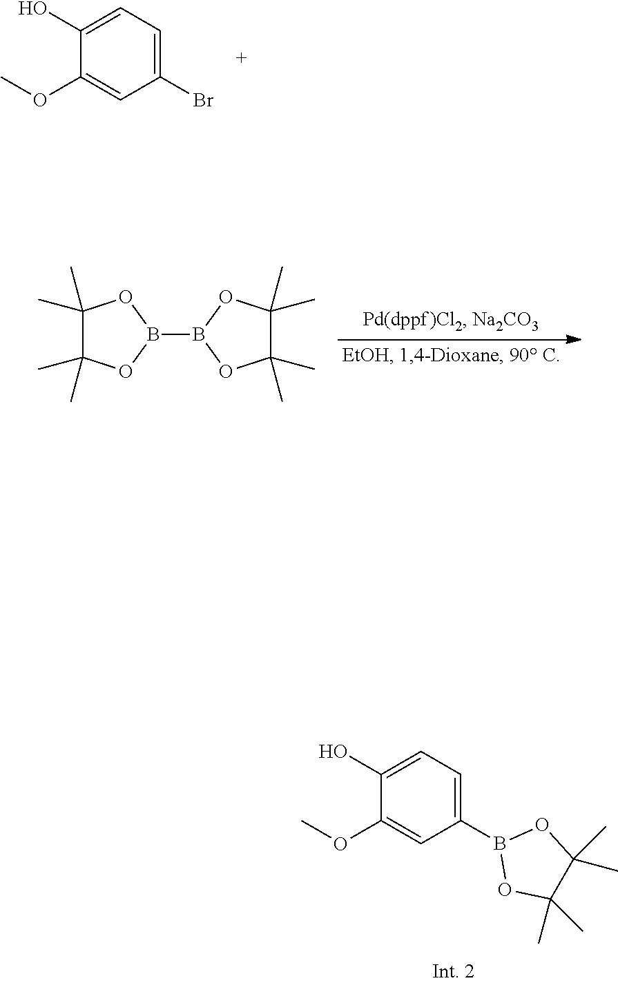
C1(Br)=CC=C(O)C(OC)=C1.C1(C)(C)C(C)(C)OB(B2OC(C)(C)C(C)(C)O2)O1.C1(B2OC(C)(C)C(C)(C)O2)=CC=C(O)C(OC)=C1
